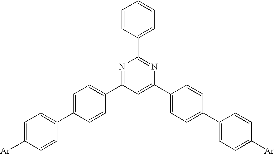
N1=C(C2=CC=C(C3=CC=C([Ar])C=C3)C=C2)C=C(C2=CC=C(C3=CC=C([Ar])C=C3)C=C2)N=C1C1=CC=CC=C1
